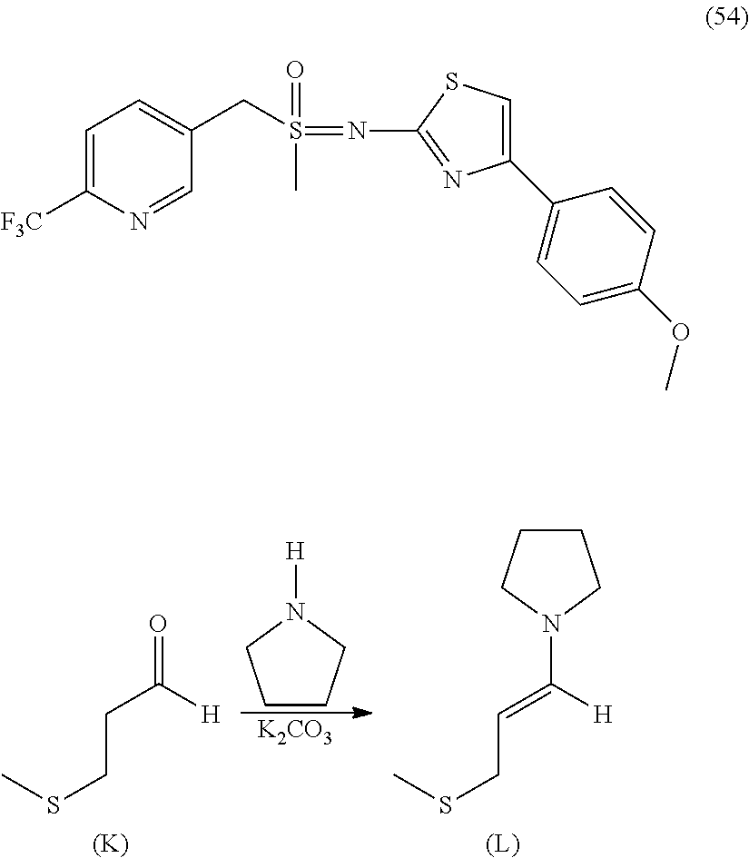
C1=C([F3C])N=CC(CS(=NC2=NC(C3=CC=C(OC)C=C3)=CS2)(C)=O)=C1.S(CCC(=O)[H])C.[(K)].C1CCN([H])C1.[K2CO3].S(CC=C(N1CCCC1)[H])C.[(L)]
